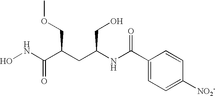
N(C(C(COC)CC(NC(C1=CC=C([NO2-])C=C1)=O)CO)=O)O
